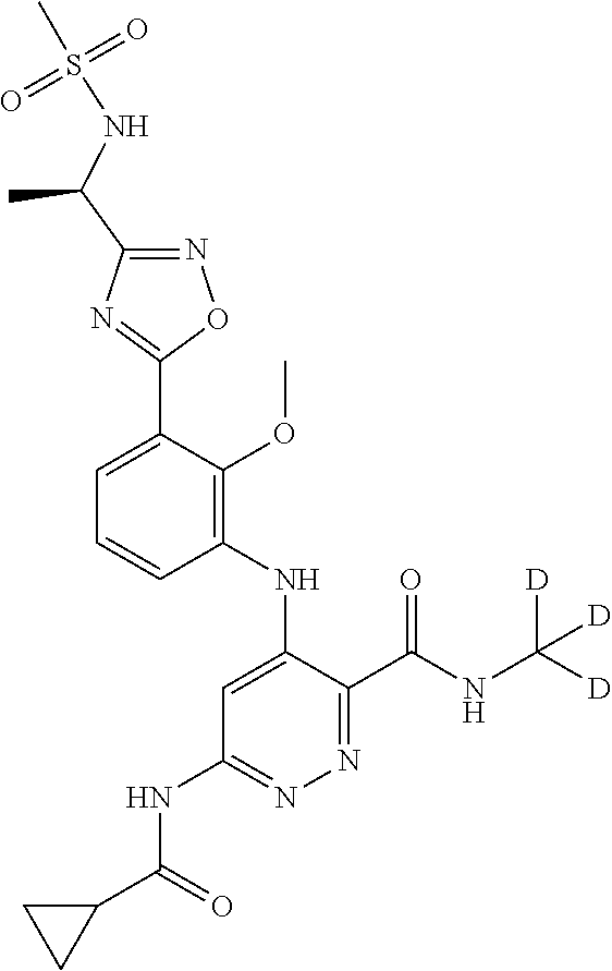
C1=C(C2=NC(C(NS(C)(=O)=O)C)=NO2)C(OC)=C(NC2=CC(NC(C3CC3)=O)=NN=C2C(NC([D])([D])[D])=O)C=C1
